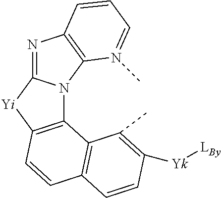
C12=C([Yi]C3=NC4=C(N13)N(C)=CC=C4)C=CC1=C2C(C)=C([Yk][LBy])C=C1
